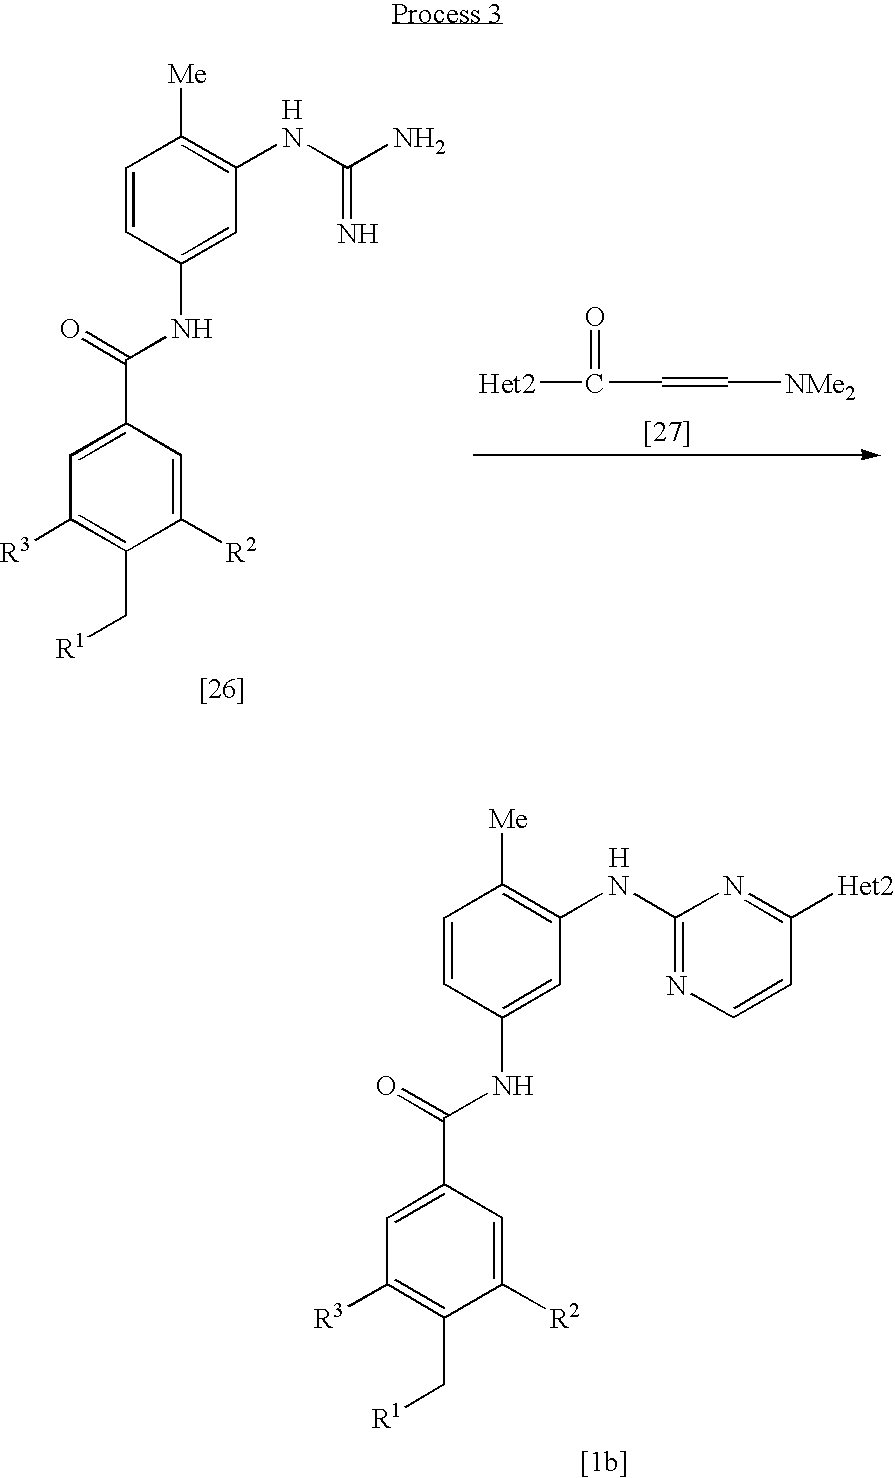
C1=C(C(=O)NC2=CC(NC(=N)N)=C([Me])C=C2)C=C([R2])C(C[R1])=C1[R3].[H].C([Het2])(=O)C=C[NMe2].C1=C(C(=O)NC2=CC(NC3=NC=CC([Het2])=N3)=C([Me])C=C2)C=C([R2])C(C[R1])=C1[R3].[H]
